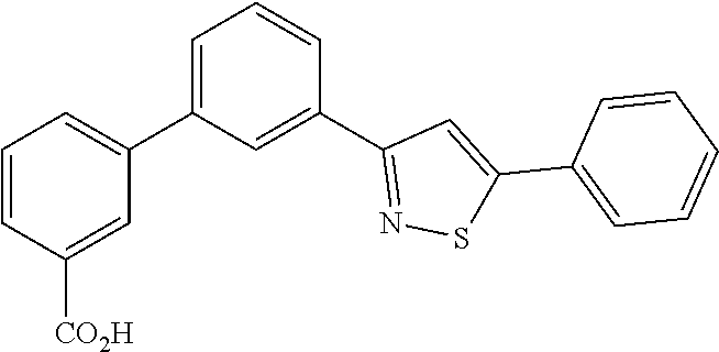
C1=C(C2=CC=CC([CO2H])=C2)C=C(C2=NSC(C3=CC=CC=C3)=C2)C=C1
